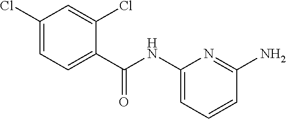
C(NC1=CC=CC(N)=N1)(=O)C1=CC=C(Cl)C=C1Cl
